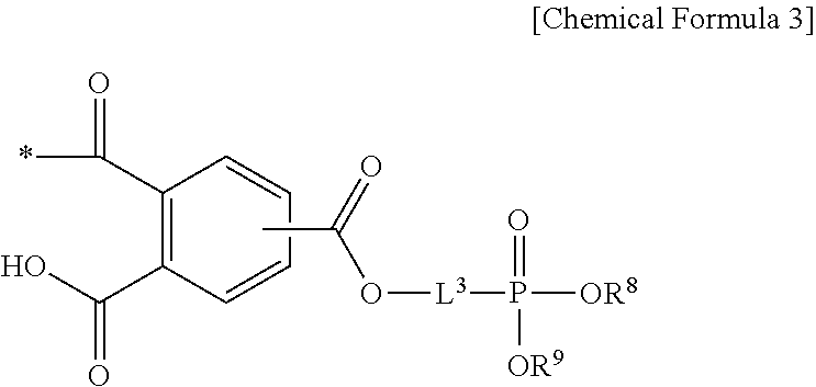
C1(C(*)=O)=C(C(O)=O)C=CC=C1.O([L3]P([OR8])(=O)[OR9])C(=O)C
